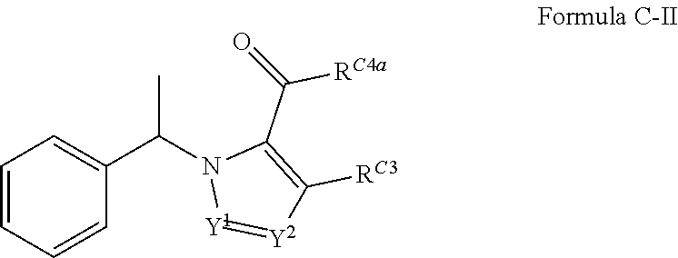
C1=CC=CC(C(N2[Y1]=[Y2]C([RC3])=C2C([RC4a])=O)C)=C1
